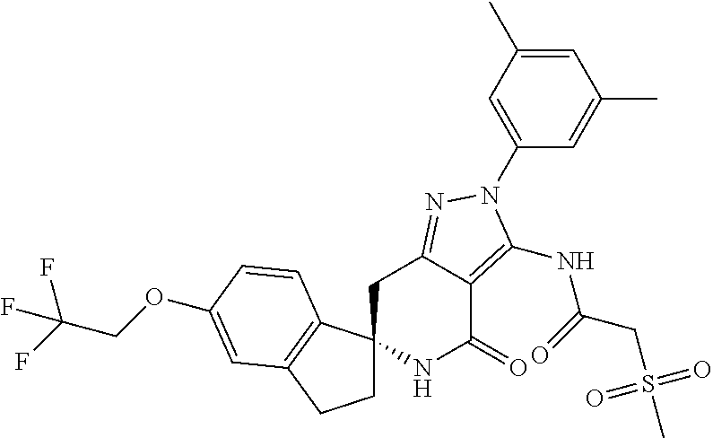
C1C2(C3=C(C1)C=C(OCC(F)(F)F)C=C3)NC(=O)C1=C(NC(CS(C)(=O)=O)=O)N(C3=CC(C)=CC(C)=C3)N=C1C2
